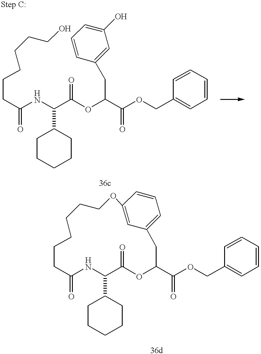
N(C(C(OC(C(OCC1=CC=CC=C1)=O)CC1=CC(O)=CC=C1)=O)C1CCCCC1)C(CCCCCCO)=O.N1C(C2CCCCC2)C(=O)OC(C(OCC2=CC=CC=C2)=O)CC2=CC=CC(=C2)OCCCCCCC1=O
